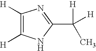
C1([H])=C([H])NC(C(C)([H])[H])=N1
